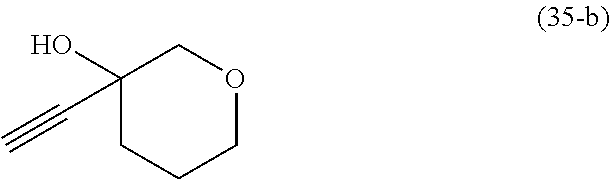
C1(O)(C#C)CCCOC1
